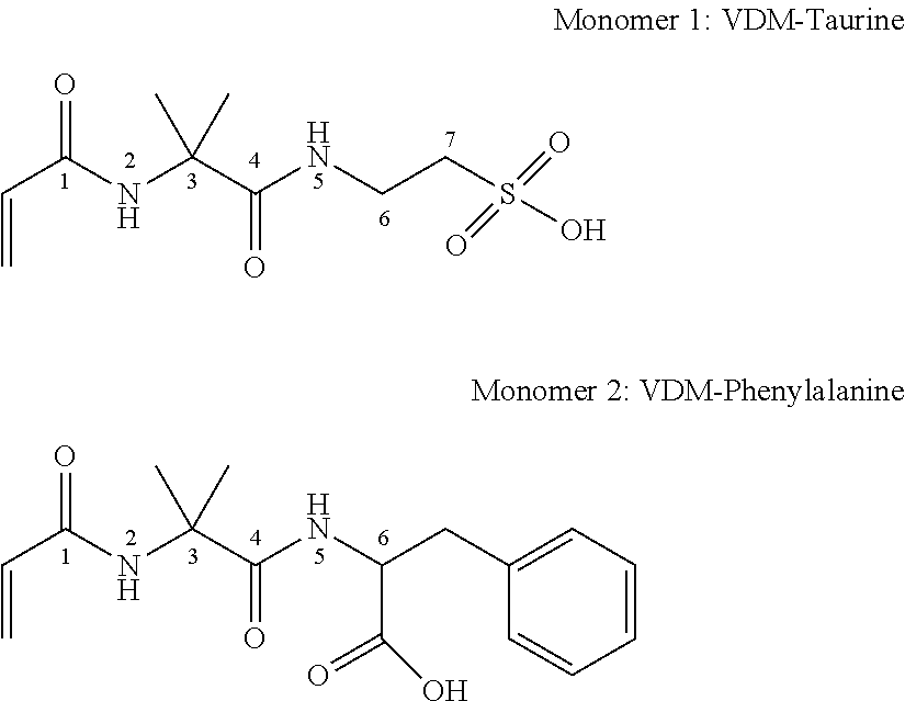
S(O)(CCNC(=O)C(NC(=O)C=C)(C)C)(=O)=O.C1(CC(NC(=O)C(NC(C=C)=O)(C)C)C(=O)O)=CC=CC=C1
